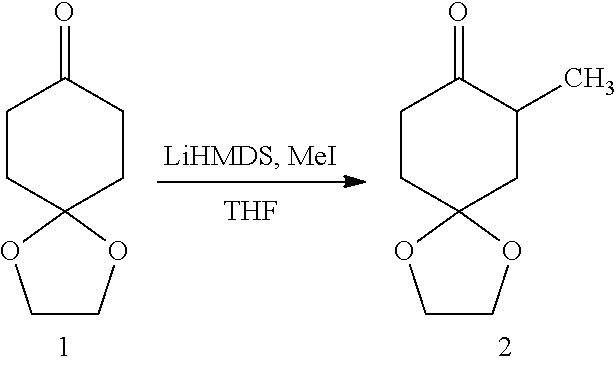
[THF].C1COC2(O1)CC(C)C(=O)CC2.C1COC2(O1)CCC(=O)CC2
